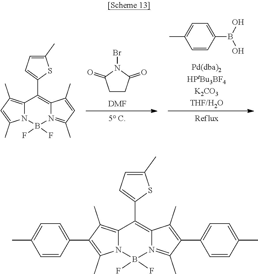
C1CC(=O)N(Br)C1=O.[DMF].C1=CC(B(O)O)=CC=C1C.C12=C(C)C=C(C)N1B(F)(F)N1=C(C)C=C(C)C1=C2C1=CC=C(C)S1.C12=C(C)C(C3=CC=C(C)C=C3)=C(C)N1B(F)(F)N1=C(C)C(C3=CC=C(C)C=C3)=C(C)C1=C2C1=CC=C(C)S1
